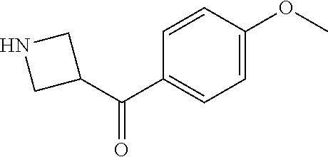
C1(C(C2=CC=C(OC)C=C2)=O)CNC1
